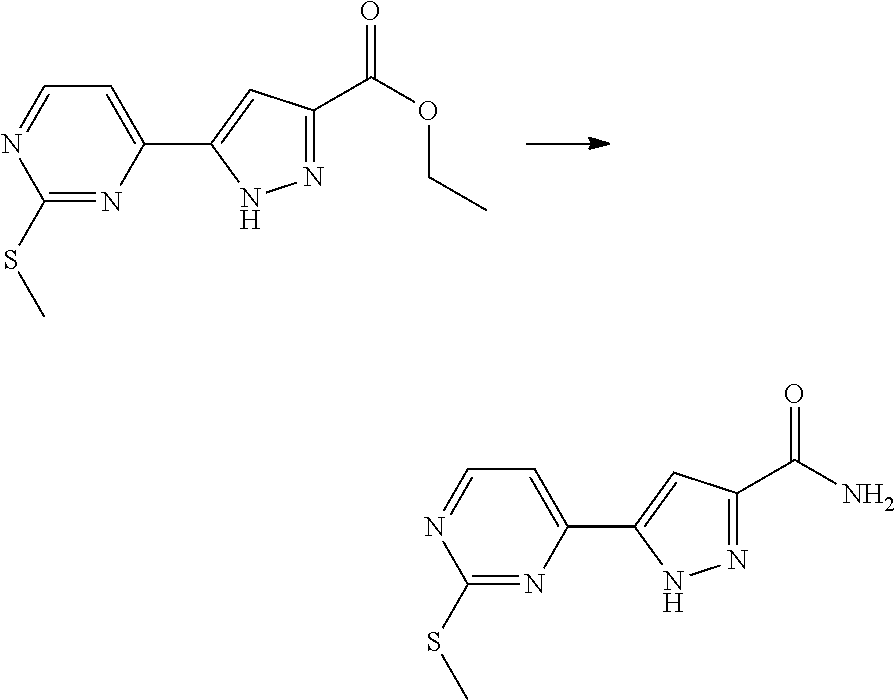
N1=C(C(OCC)=O)C=C(C2=CC=NC(SC)=N2)N1.N1=C(C(N)=O)C=C(C2=CC=NC(SC)=N2)N1
